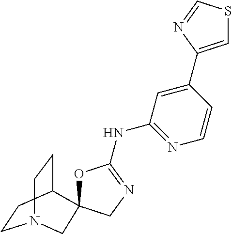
C1CC2CCN1CC21OC(NC2=NC=CC(C3=CSC=N3)=C2)=NC1
